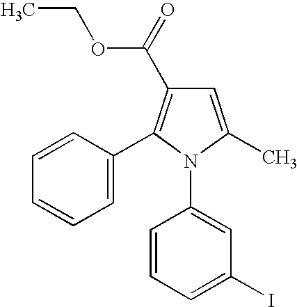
C1(C)=CC(C(OCC)=O)=C(C2=CC=CC=C2)N1C1=CC(I)=CC=C1
